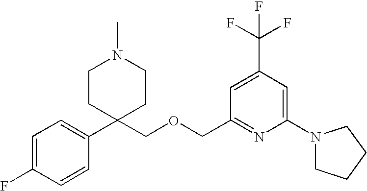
C1=C(F)C=CC(C2(COCC3=NC(N4CCCC4)=CC(C(F)(F)F)=C3)CCN(C)CC2)=C1
